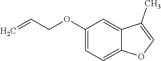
C1(OCC=C)=CC=C2C(=C1)C(C)=CO2
